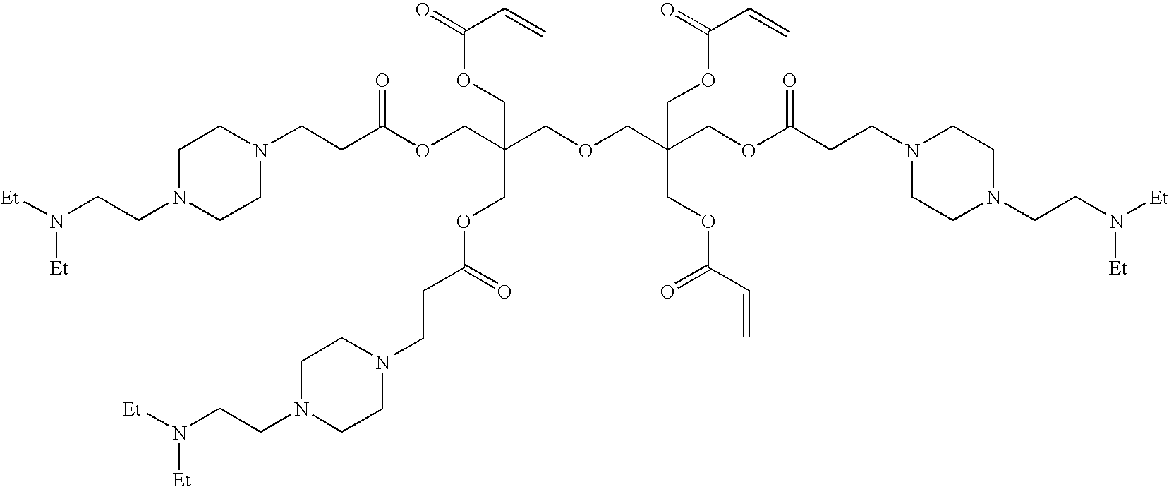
N1(CCC(OCC(COC(=O)C=C)(COC(CCN2CCN(CCN([Et])[Et])CC2)=O)COCC(COC(CCN2CCN(CCN([Et])[Et])CC2)=O)(COC(C=C)=O)COC(C=C)=O)=O)CCN(CCN([Et])[Et])CC1
